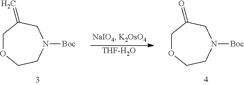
C1OCCN([Boc])CC1=O.C1OCCN([Boc])CC1=C.[THF-H2O]
